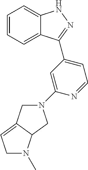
C1=CC=C2C(=C1)NN=C2C1=CC=NC(N2CC3=CCN(C)C3C2)=C1
